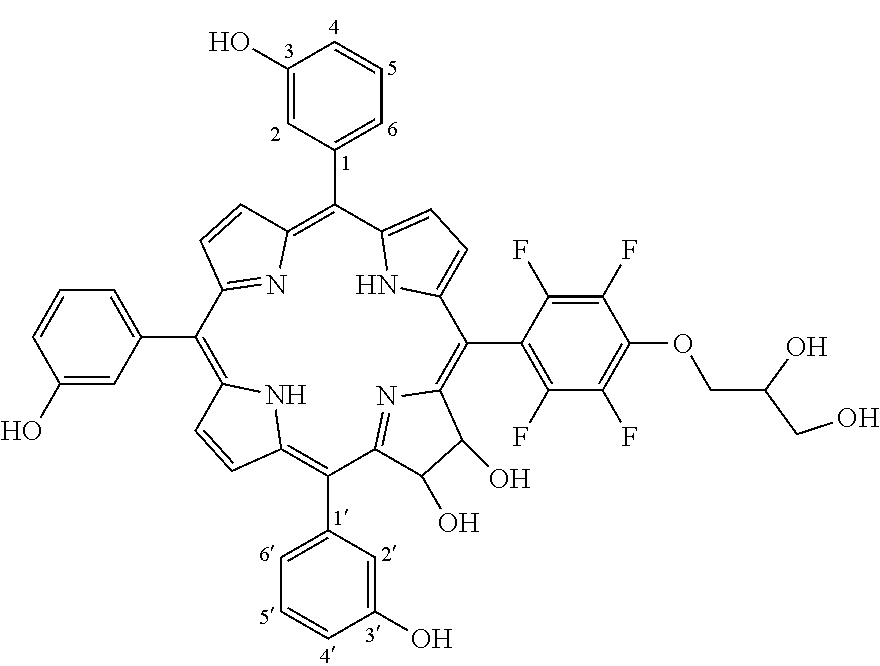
C1(C2=CC=CC(O)=C2)=C2NC(=C(C3=CC=CC(O)=C3)C3=NC(=C(C4=C(F)C(F)=C(OCC(CO)O)C(F)=C4F)C4=CC=C(C(C5=CC=CC(O)=C5)=C5N=C1C=C5)N4)C(O)C3O)C=C2
